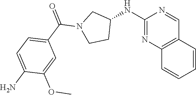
C(N1CCC(NC2=NC3=C(C=CC=C3)C=N2)C1)(=O)C1=CC=C(N)C(OC)=C1
